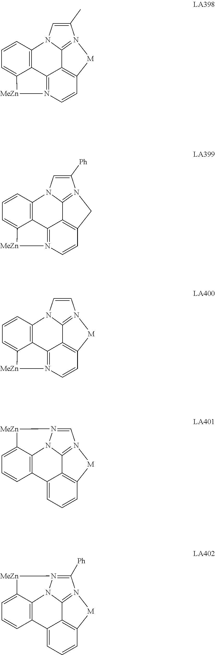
N12=C3C4=C(C=C1)[M]N1=C4N(C=C1C)C1=C3C(=CC=C1)[MeZn]2.N12=C3C4=C(C=C1)CN1=C4N(C=C1[Ph])C1=C3C(=CC=C1)[MeZn]2.C1=C2C3=C(C=C1)[M]N1=C3N3N(=C1)[MeZn]C1=CC=CC2=C13.N12=C3C4=C(C=C1)[M]N1=C4N(C=C1)C1=C3C(=CC=C1)[MeZn]2.C1=C2C3=C(C=C1)[M]N1=C3N3N(=C1[Ph])[MeZn]C1=CC=CC2=C13
